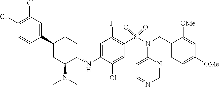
C1(C2CC(N(C)C)C(NC3=CC(F)=C(S(=O)(=O)N(C4=CC=NC=N4)CC4=CC=C([OMe])C=C4[OMe])C=C3Cl)CC2)=CC(Cl)=C(Cl)C=C1
